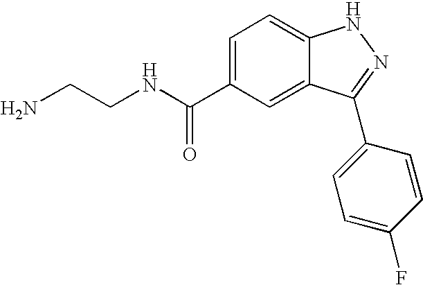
C1(C(NCCN)=O)=CC=C2C(=C1)C(C1=CC=C(F)C=C1)=NN2
